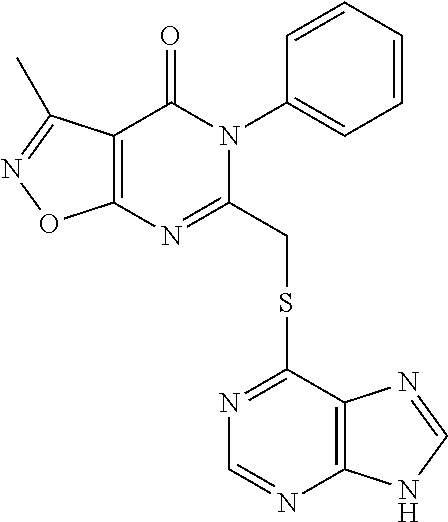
C12=C(C(C)=NO1)C(=O)N(C1=CC=CC=C1)C(CSC1=NC=NC3=C1N=CN3)=N2
